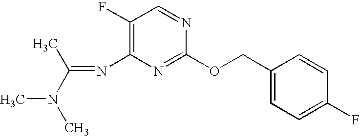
N(C1=C(F)C=NC(OCC2=CC=C(F)C=C2)=N1)=C(N(C)C)C
